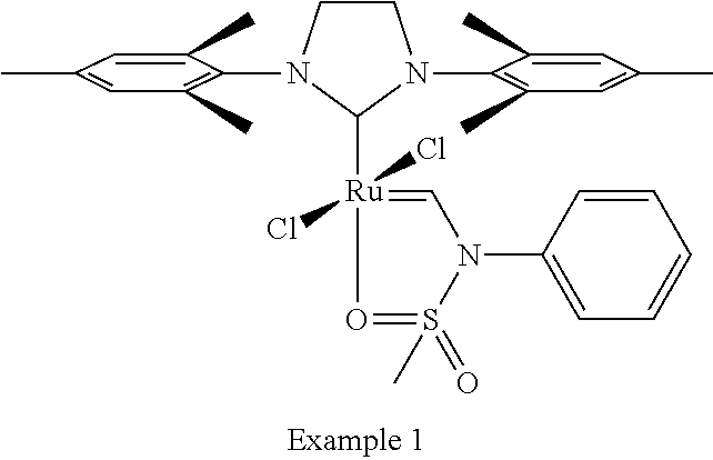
C1CN(C2=C(C)C=C(C)C=C2C)C([Ru]2(Cl)(Cl)=CN(C3=CC=CC=C3)S(C)(=O)=O2)N1C1=C(C)C=C(C)C=C1C
